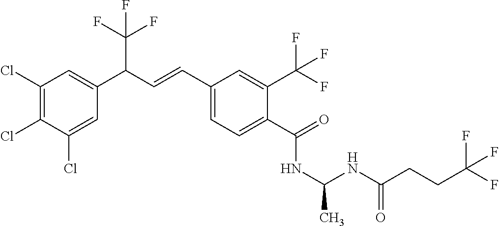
C1(Cl)=C(Cl)C(Cl)=CC(C(C=CC2=CC=C(C(=O)NC(C)NC(CCC(F)(F)F)=O)C(C(F)(F)F)=C2)C(F)(F)F)=C1
